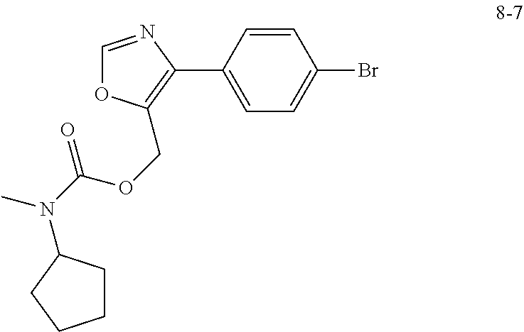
C1=CC(C2=C(COC(N(C)C3CCCC3)=O)OC=N2)=CC=C1Br
